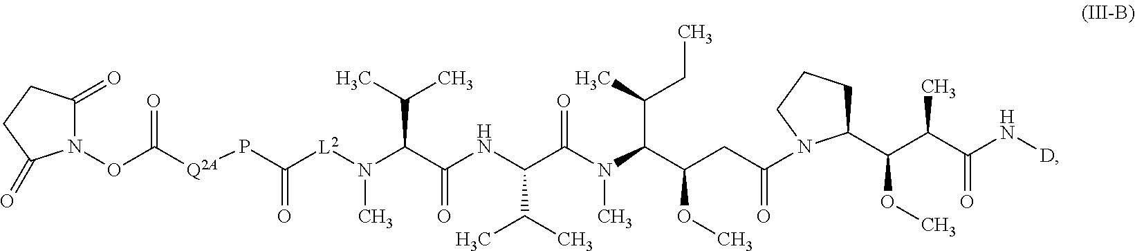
N(C(C(NC(C(C)C)C(N(C)C(C(C)CC)C(CC(=O)N1C(C(C(C(=O)N[D])C)OC)CCC1)OC)=O)=O)C(C)C)([L2]C(=O)P[Q2A]C(ON1C(=O)CCC1=O)=O)C
